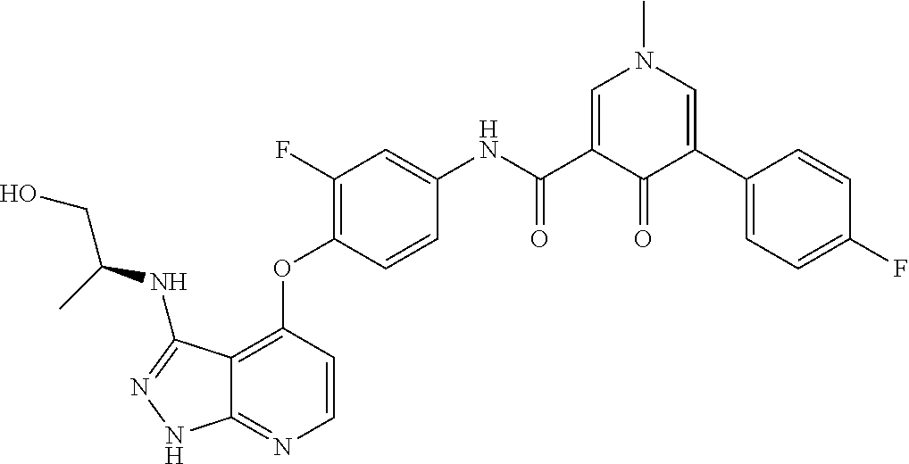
C12=C(OC3=C(F)C=C(NC(C4=CN(C)C=C(C5=CC=C(F)C=C5)C4=O)=O)C=C3)C=CN=C1NN=C2NC(CO)C
